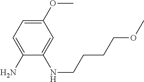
C1(OC)=CC=C(N)C(NCCCCOC)=C1
